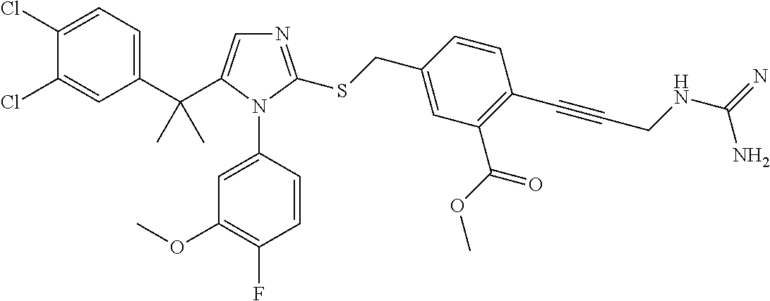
C1(C(C)(C)C2=CN=C(SCC3=CC(C(OC)=O)=C(C#CCNC(=N)N)C=C3)N2C2=CC(OC)=C(F)C=C2)=CC=C(Cl)C(Cl)=C1
